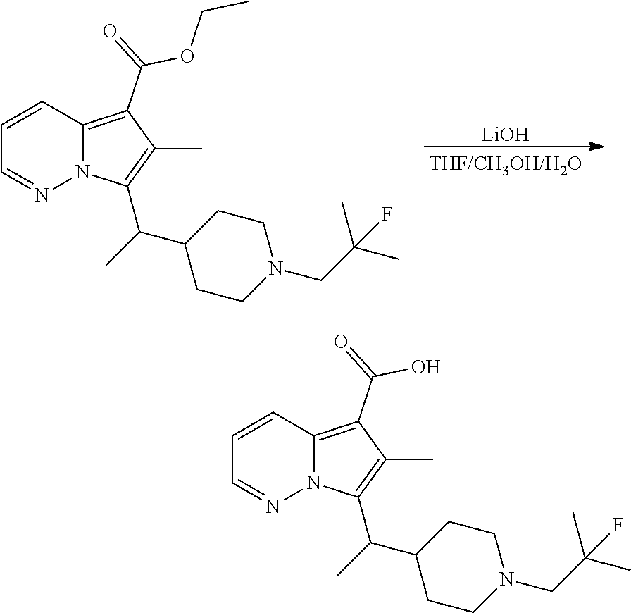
[LiOH].N12C(=C(C(=O)OCC)C(C)=C1C(C)C1CCN(CC(C)(C)F)CC1)C=CC=N2.N12C(=C(C(=O)O)C(C)=C1C(C)C1CCN(CC(C)(C)F)CC1)C=CC=N2
